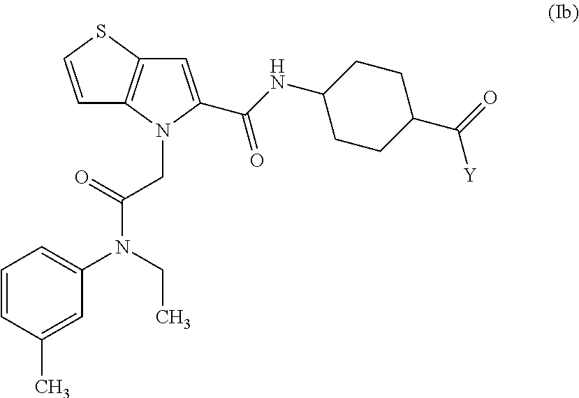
C1=CSC2=C1N(CC(N(C1=CC=CC(C)=C1)CC)=O)C(C(NC1CCC(C(=O)[Y])CC1)=O)=C2
